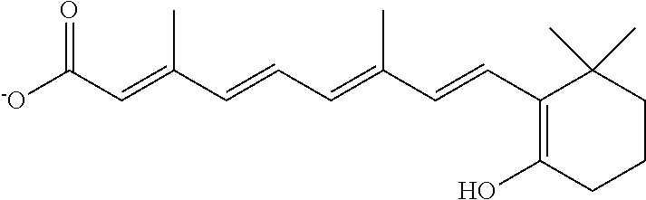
[-O]C(C=C(C=CC=C(C=CC1=C(O)CCCC1(C)C)C)C)=O
